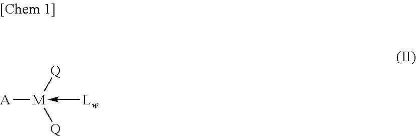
[Q][M](-[Lw])([A])[Q]
